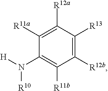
C1([R12b])=C([R13])C([R12a])=C([R11a])C(N([H])[R10])=C1[R11b]
